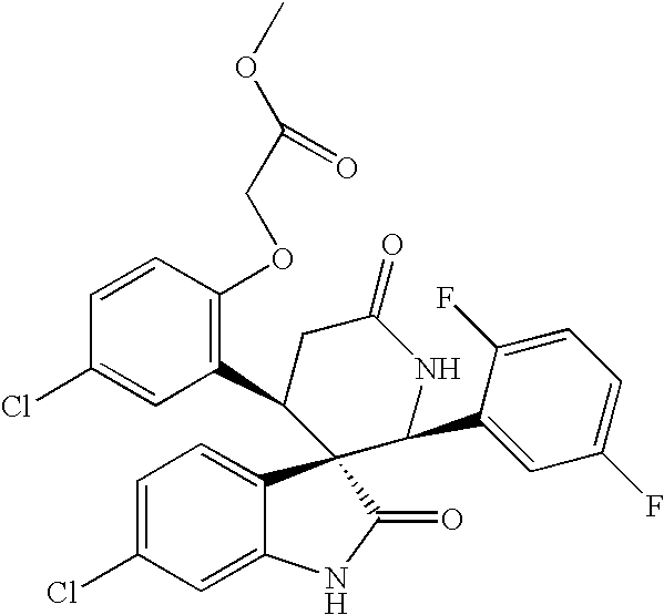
C1=C(Cl)C=C2C(=C1)C1(C(=O)N2)C(C2=C(OCC(OC)=O)C=CC(Cl)=C2)CC(=O)NC1C1=CC(F)=CC=C1F
